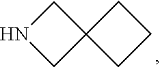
N1CC2(C1)CCC2
